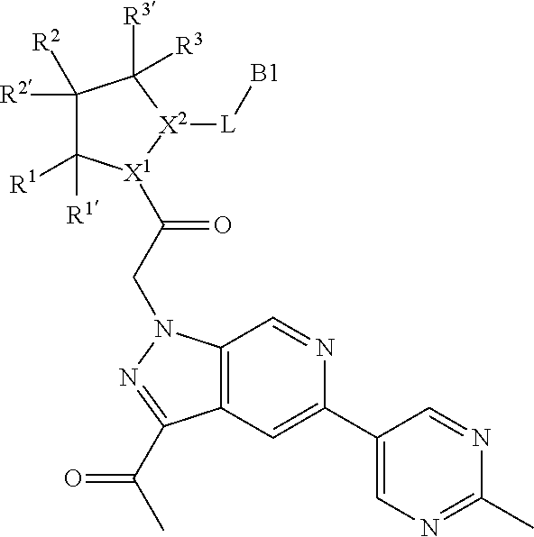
C1([R2])([R2])C([R1])([R1])[X1](C(CN2C3=C(C=C(C4=CN=C(C)N=C4)N=C3)C(C(C)=O)=N2)=O)[X2]([L][B1])C1([R3])[R3]
